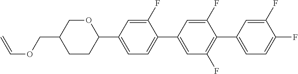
O1CC(COC=C)CCC1C1=CC=C(C2=CC(F)=C(C3=CC=C(F)C(F)=C3)C(F)=C2)C(F)=C1
